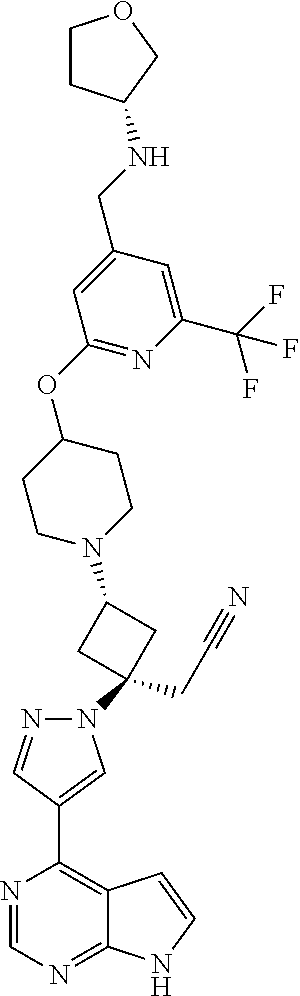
N1=CN=C2C(=C1C1=CN(C3(CC#N)CC(N4CCC(OC5=NC(C(F)(F)F)=CC(CNC6CCOC6)=C5)CC4)C3)N=C1)C=CN2
